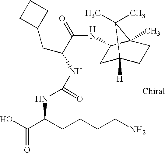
C(NC(C(O)=O)CCCCN)(=O)NC(C(NC1CC2([H])CCC1(C)C2(C)C)=O)CC1CCC1
